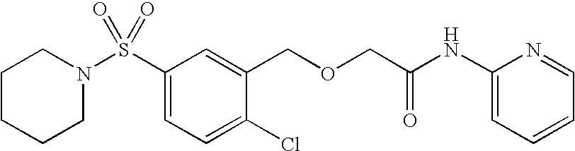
C1CCCN(S(C2=CC=C(Cl)C(COCC(=O)NC3=CC=CC=N3)=C2)(=O)=O)C1
